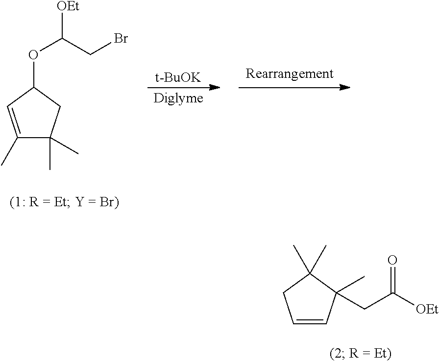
C1=CC(C)(CC([OEt])=O)C(C)(C)C1.C1(C)=CC(OC(CBr)[OEt])CC1(C)C.[t-BuOK].[Diglyme]
